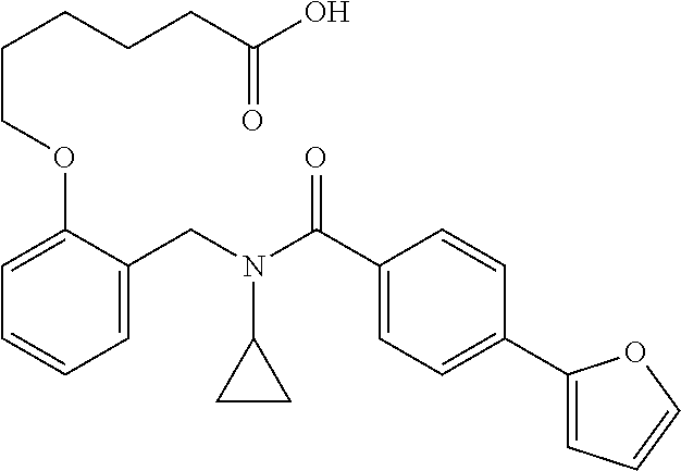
C1=C(CN(C(C2=CC=C(C3=CC=CO3)C=C2)=O)C2CC2)C(OCCCCCC(O)=O)=CC=C1
